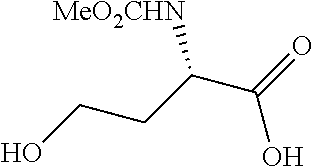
C(C(C(=O)O)[MeO2CHN])CO
